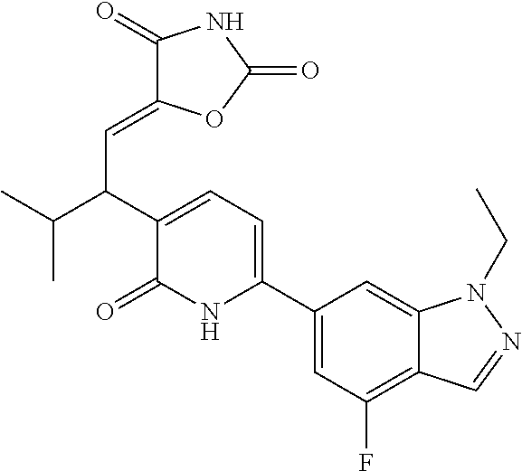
C1(C2=CC=C(C(C(C)C)C=C3C(=O)NC(=O)O3)C(=O)N2)=CC(F)=C2C(=C1)N(CC)N=C2
